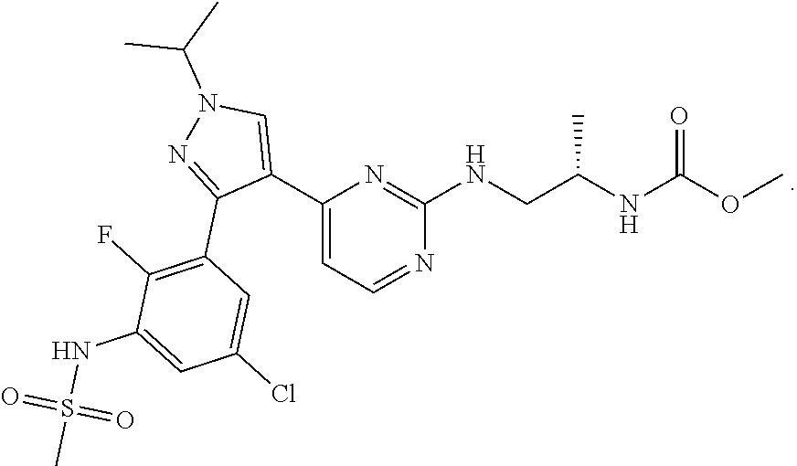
C1(NCC(NC(OC)=O)C)=NC(C2=CN(C(C)C)N=C2C2=C(F)C(NS(=O)(=O)C)=CC(Cl)=C2)=CC=N1
